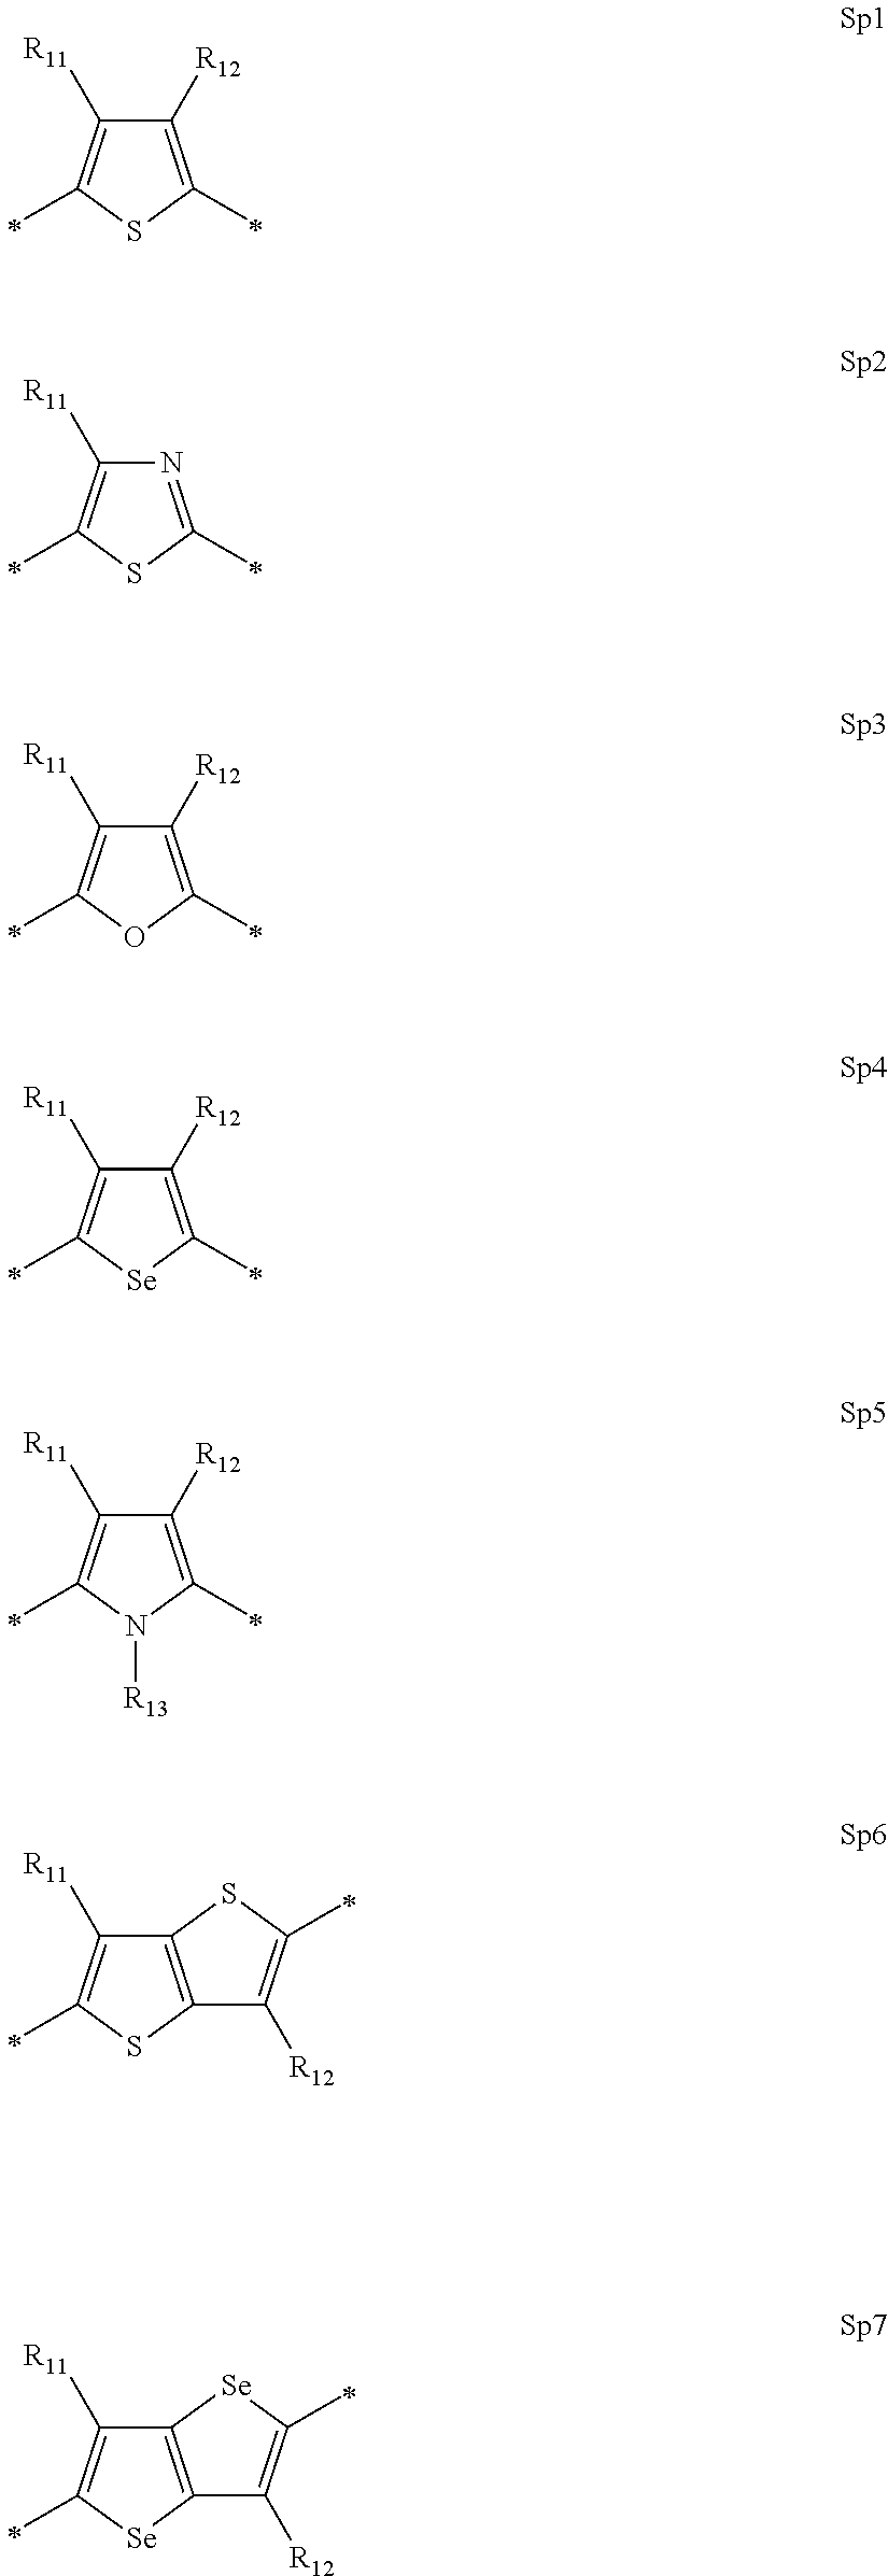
C1([R12])=C(C)SC(C)=C1[R11].N1=C(C)SC(C)=C1[R11].C1([R12])=C(C)OC(C)=C1[R11].C1([R12])=C(C)[Se]C(C)=C1[R11].C1([R12])=C(C)N([R13])C(C)=C1[R11].C12=C(SC(C)=C1[R11])C([R12])=C(C)S2.C12=C([Se]C(C)=C1[R11])C([R12])=C(C)[Se]2
